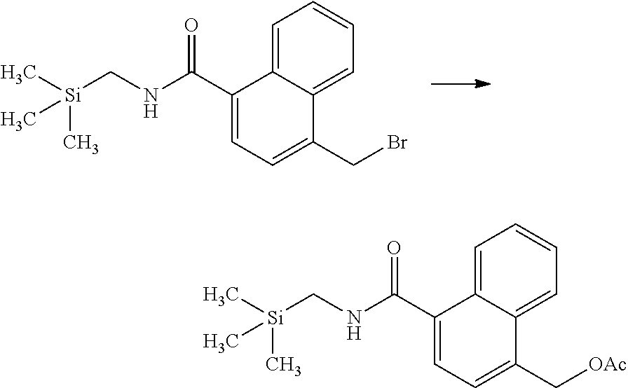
C1=C2C(=CC=C1)C(CBr)=CC=C2C(=O)NC[Si](C)(C)C.C1=C2C(=CC=C1)C(C[OAc])=CC=C2C(=O)NC[Si](C)(C)C
